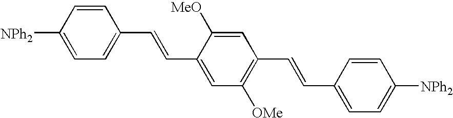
C1=CC([NPh2])=CC=C1C=CC1=CC([OMe])=C(C=CC2=CC=C([NPh2])C=C2)C=C1[MeO]
